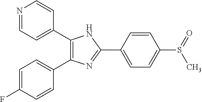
C1(C2=CC=NC=C2)=C(C2=CC=C(F)C=C2)N=C(C2=CC=C(S(=O)C)C=C2)N1
